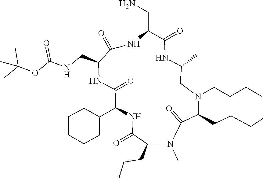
O=C1N(C)C(CCC)C(=O)NC(C2CCCCC2)C(=O)NC(CNC(OC(C)(C)C)=O)C(=O)NC(CN)C(=O)NC(C)CN(CCCC)C1CCCC
